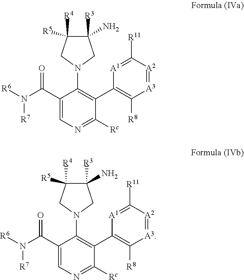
C1([R3])(N)C([R4])([R5])CN(C2=C(C3=C([R8])[A3]=[A2]C([R11])=[A1]3)C([Rc])=NC=C2C(N([R6])[R7])=O)C1.C1([R3])(N)C([R4])([R5])CN(C2=C(C3=C([R8])[A3]=[A2]C([R11])=[A1]3)C([Rc])=NC=C2C(N([R6])[R7])=O)C1
